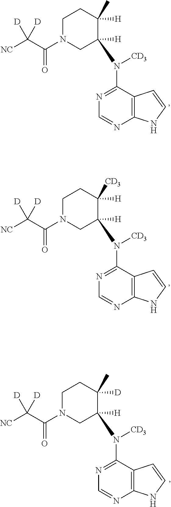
C12=C(C(N([CD3])C3([H])CN(C(C([NC])([D])[D])=O)CCC3([H])C)=NC=N1)C=CN2.C12=C(C(N([CD3])C3([H])CN(C(C([NC])([D])[D])=O)CCC3([H])[CD3])=NC=N1)C=CN2.C12=C(C(N([CD3])C3([H])CN(C(C([NC])([D])[D])=O)CCC3([D])C)=NC=N1)C=CN2
